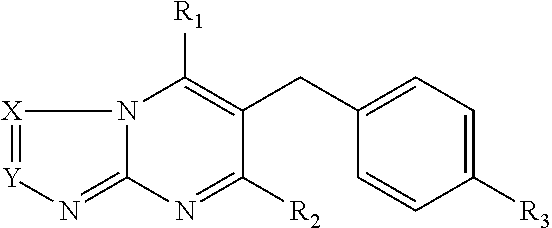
N12C(=N[Y]=[X]1)N=C([R2])C(CC1=CC=C([R3])C=C1)=C2[R1]
